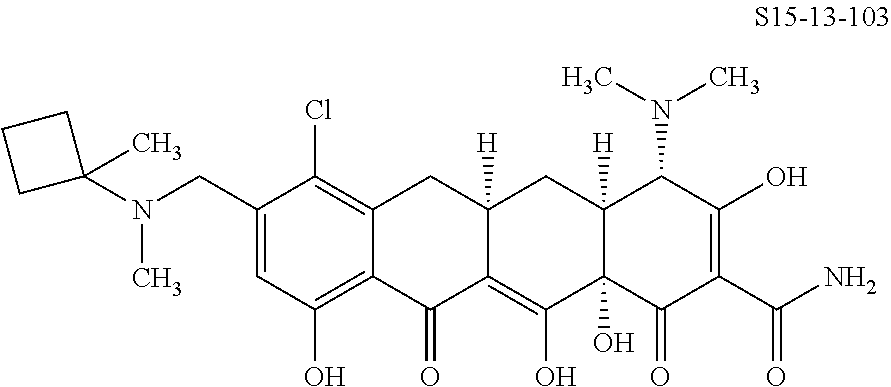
C1(CN(C2(C)CCC2)C)=CC(O)=C2C(=C1Cl)CC1([H])C(=C(O)C3(O)C([H])(C1)C(N(C)C)C(O)=C(C(N)=O)C3=O)C2=O
